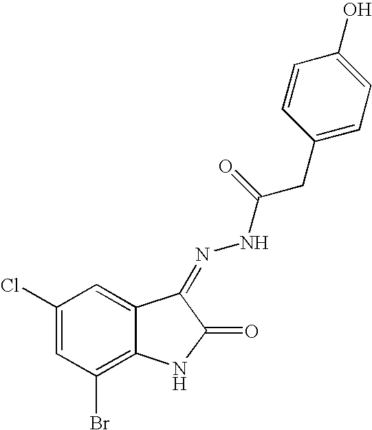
C1(Cl)=CC(Br)=C2C(=C1)C(=NNC(CC1=CC=C(O)C=C1)=O)C(=O)N2
